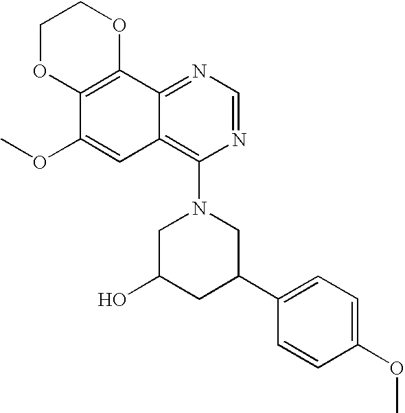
N1=CN=C2C(=C1N1CC(O)CC(C3=CC=C(OC)C=C3)C1)C=C(OC)C1=C2OCCO1
